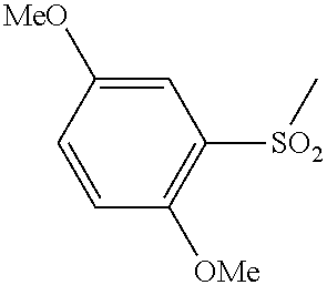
C1=CC([OMe])=C([SO2]C)C=C1[MeO]
